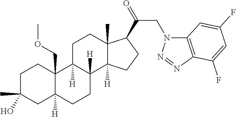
C1C(C)(O)CC2([H])C(COC)(C1)C1([H])C([H])(CC2)C2([H])C(C)(CC1)C(C(=O)CN1C3=C(N=N1)C(F)=CC(F)=C3)CC2
